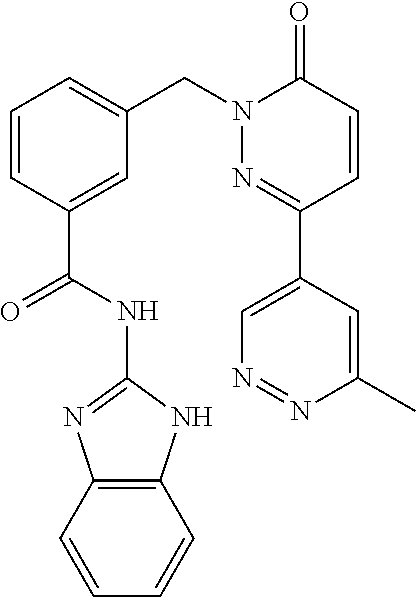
C12=C(NC(NC(C3=CC(CN4N=C(C5=CN=NC(C)=C5)C=CC4=O)=CC=C3)=O)=N1)C=CC=C2
